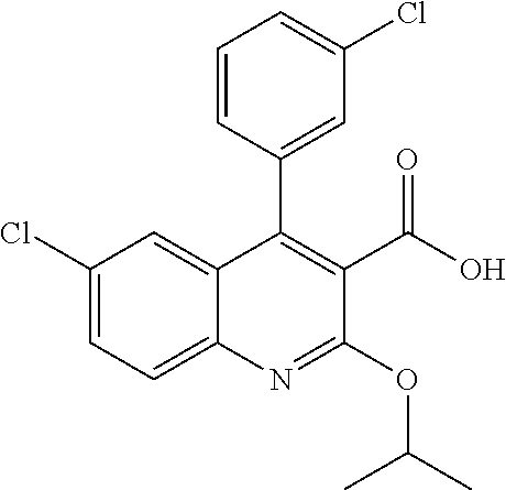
C1=CC(C2=C(C(O)=O)C(OC(C)C)=NC3=CC=C(Cl)C=C23)=CC(Cl)=C1
